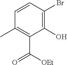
CC1=C(C(=O)[OEt])C(O)=C(Br)C=C1
